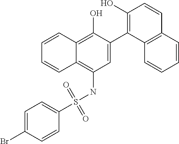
C1=C(C2=C(O)C=CC3=C2C=CC=C3)C(O)=C2C(=C1NS(C1=CC=C(Br)C=C1)(=O)=O)C=CC=C2
